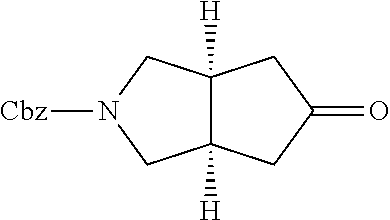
C12([H])C([H])(CC(=O)C1)CN([Cbz])C2
